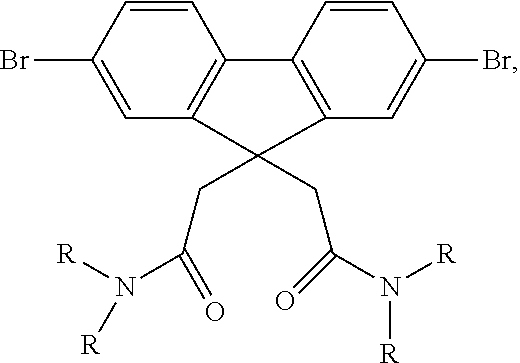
C1=CC(Br)=CC2=C1C1=C(C=C(Br)C=C1)C2(CC(=O)N([R])[R])CC(=O)N([R])[R]
